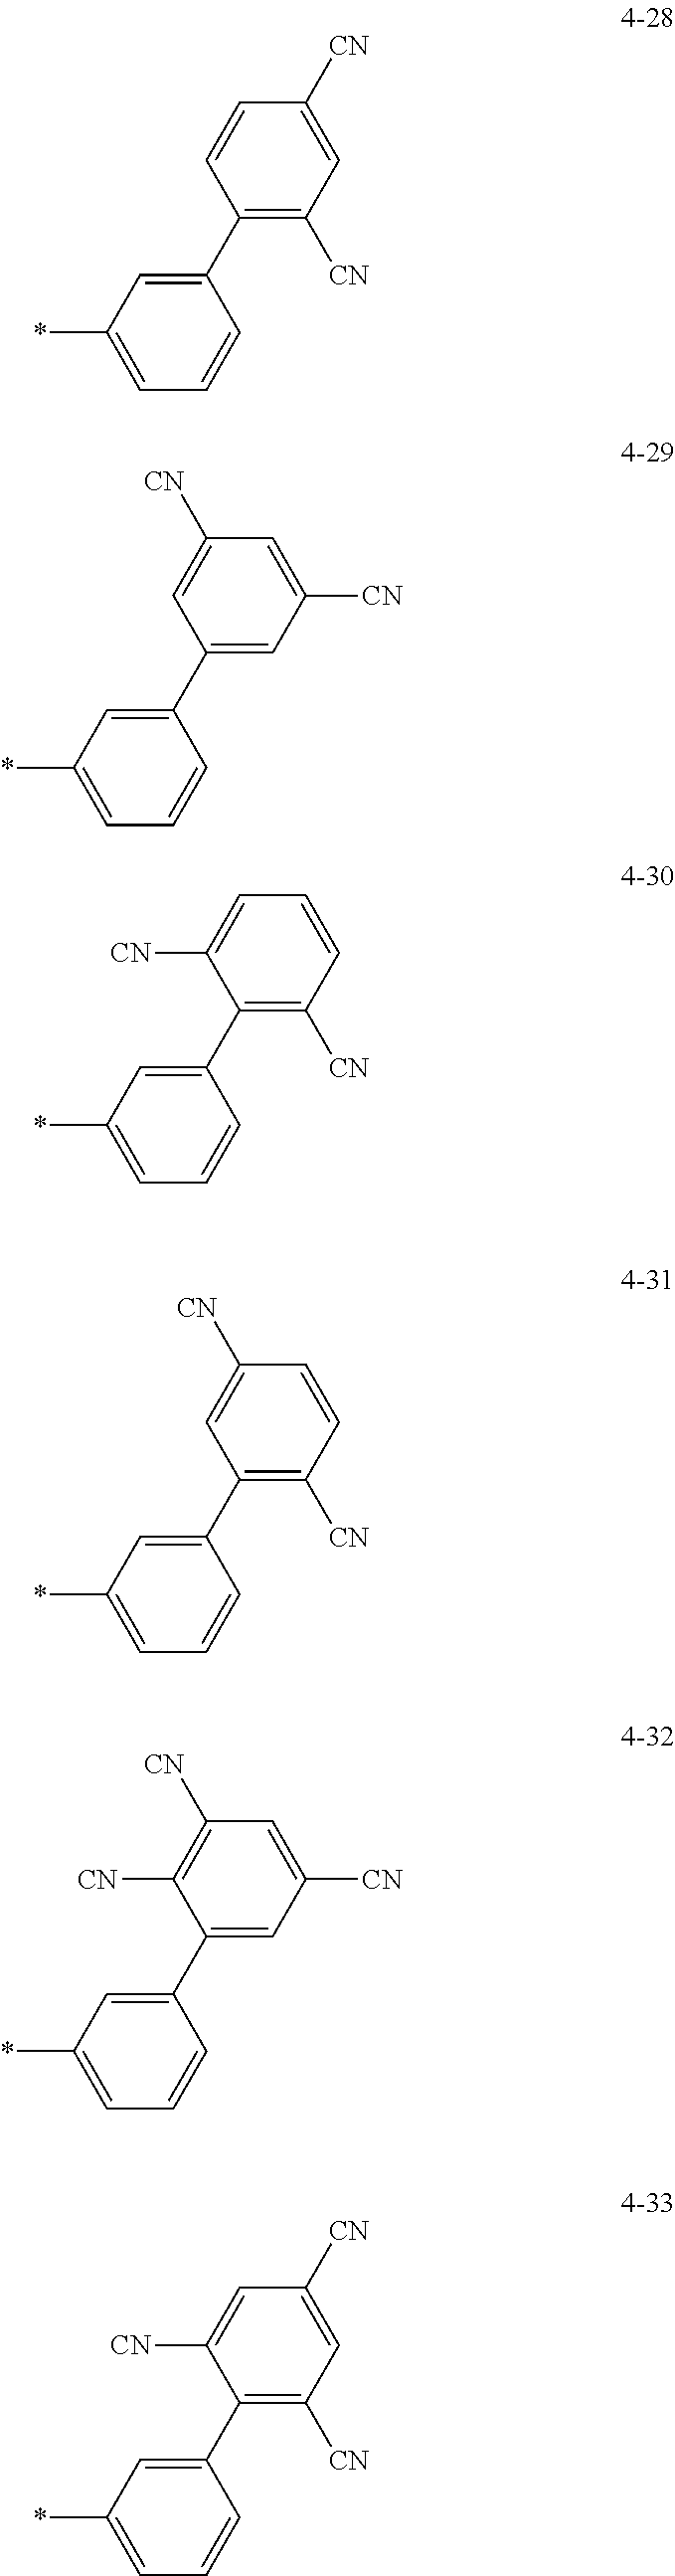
C1=CC(C2=CC(*)=CC=C2)=C([CN])C=C1[CN].C1([CN])=CC(C2=CC(*)=CC=C2)=CC([CN])=C1.C1=C([CN])C(C2=CC(*)=CC=C2)=C([CN])C=C1.C1([CN])=CC(C2=CC(*)=CC=C2)=C([CN])C=C1.C1([CN])=C([CN])C(C2=CC(*)=CC=C2)=CC([CN])=C1.C1=C([CN])C(C2=CC(*)=CC=C2)=C([CN])C=C1[CN]
